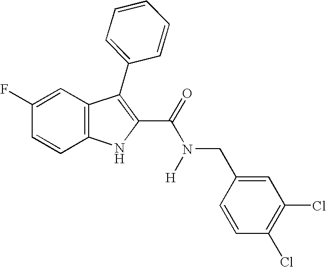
C1=C(F)C=CC2=C1C(C1=CC=CC=C1)=C(C(=O)N(CC1=CC(Cl)=C(Cl)C=C1)[H])N2
